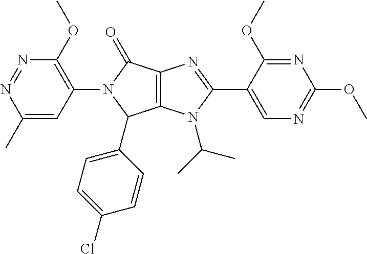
C1(C)=CC(N2C(C3=CC=C(Cl)C=C3)C3=C(C2=O)N=C(C2=CN=C(OC)N=C2OC)N3C(C)C)=C(OC)N=N1
